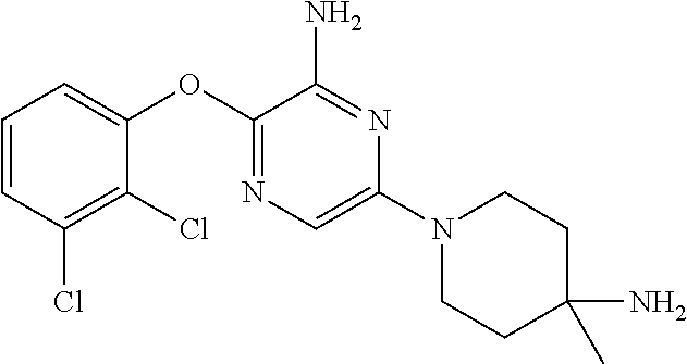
C1=CC(Cl)=C(Cl)C(OC2=NC=C(N3CCC(N)(C)CC3)N=C2N)=C1
